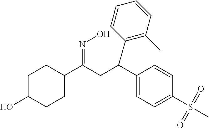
C1C(O)CCC(C(CC(C2=C(C)C=CC=C2)C2=CC=C(S(C)(=O)=O)C=C2)=NO)C1
